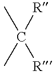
C([R])([R])(C)C
